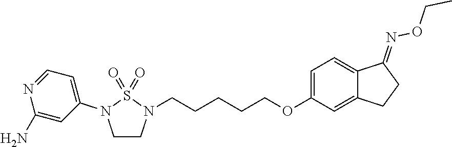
C1CN(CCCCCOC2=CC=C3C(=C2)CCC3=NOCC)S(=O)(=O)N1C1=CC=NC(N)=C1
